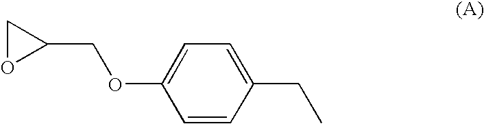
C1OC1COC1=CC=C(CC)C=C1
